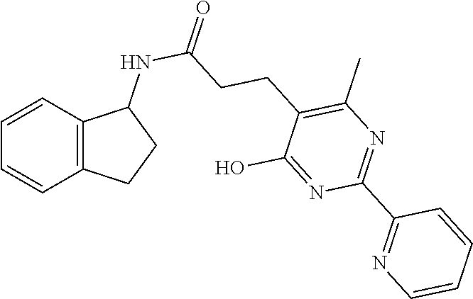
C12=C(C=CC=C1)C(NC(CCC1=C(C)N=C(C3=NC=CC=C3)N=C1O)=O)CC2
